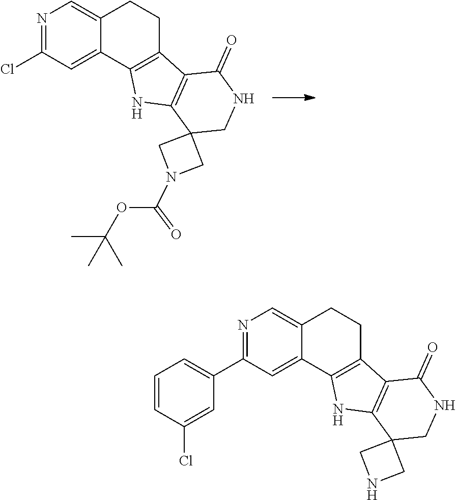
N1=C(Cl)C=C2C(=C1)CCC1=C2NC2=C1C(=O)NCC21CN(C(OC(C)(C)C)=O)C1.N1=C(C2=CC=CC(Cl)=C2)C=C2C(=C1)CCC1=C2NC2=C1C(=O)NCC21CNC1
